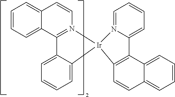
C12=CC=CC=C1C=CN1=C2C2=CC=CC=C2[Ir]12C1=C(C3=CC=CC=N23)C2=CC=CC=C2C=C1
